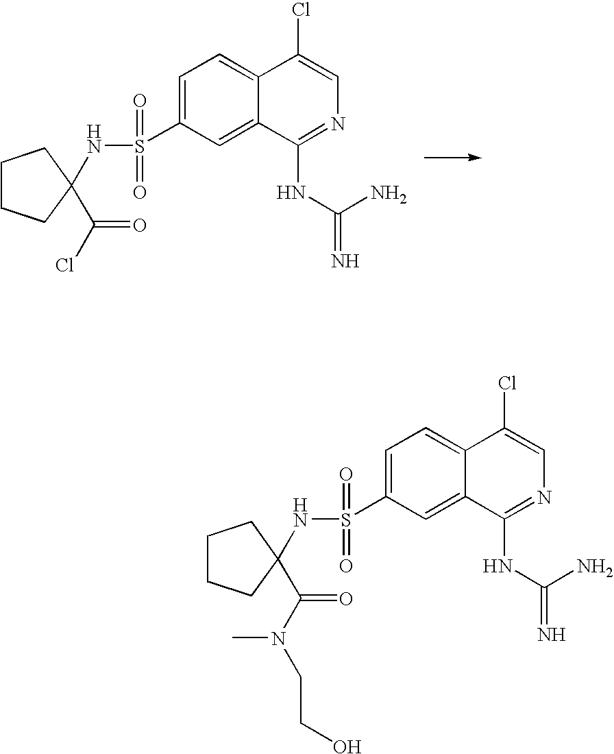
C1CCC(NS(C2=CC=C3C(=C2)C(NC(=N)N)=NC=C3Cl)(=O)=O)(C(Cl)=O)C1.C1CCC(NS(C2=CC=C3C(=C2)C(NC(=N)N)=NC=C3Cl)(=O)=O)(C(N(CCO)C)=O)C1
